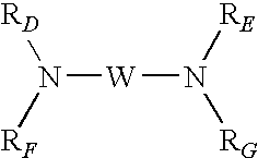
N([W]N([RE])[RG])([RD])[RF]
